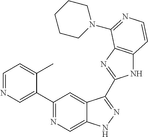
C1=NC=C(C2=NC=C3C(=C2)C(C2=NC4=C(N2)C=CN=C4N2CCCCC2)=NN3)C(C)=C1
